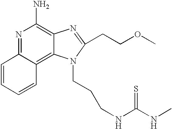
N1=C2C(=C3C(=C1N)N=C(CCOC)N3CCCNC(NC)=S)C=CC=C2
